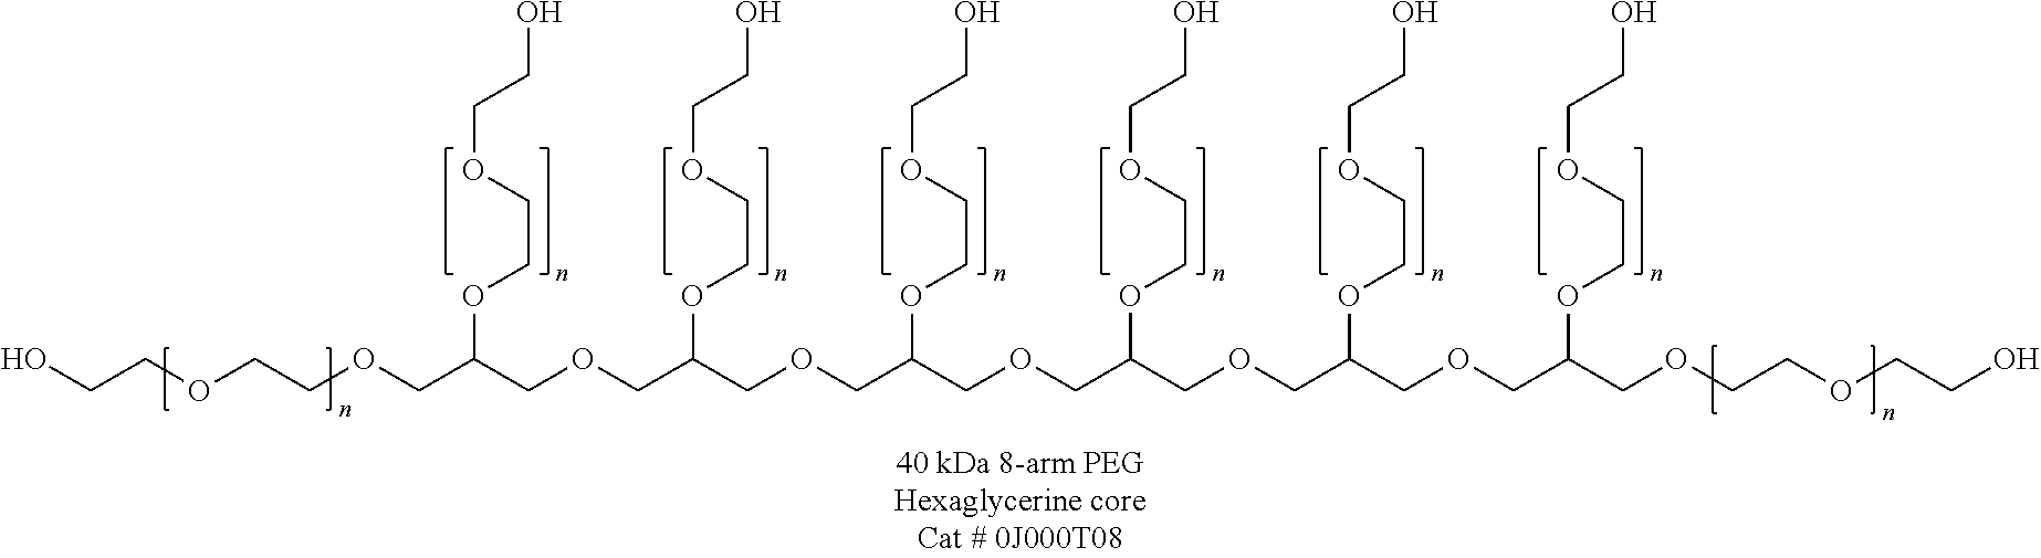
OCCOCCOCC(COCC(COCC(COCC(COCC(COCC(COCCOCCO)OCCOCCO)OCCOCCO)OCCOCCO)OCCOCCO)OCCOCCO)OCCOCCO
